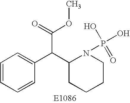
C1=CC=CC(C(C2CCCCN2P(=O)(O)O)C(=O)OC)=C1
